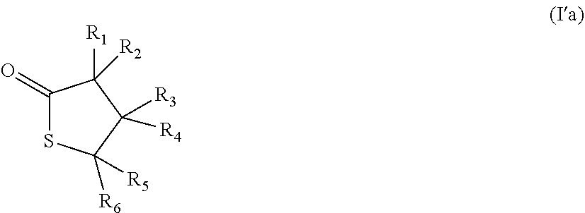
C1(=O)SC([R5])([R6])C([R3])([R4])C1([R1])[R2]
